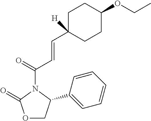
C1C(C=CC(=O)N2C(=O)OCC2C2=CC=CC=C2)([H])CCC(OCC)C1
